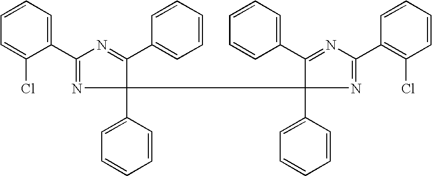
C1=CC=C(C2=NC(C3=CC=CC=C3)(C3(C4=CC=CC=C4)N=C(C4=C(Cl)C=CC=C4)N=C3C3=CC=CC=C3)C(C3=CC=CC=C3)=N2)C(Cl)=C1
